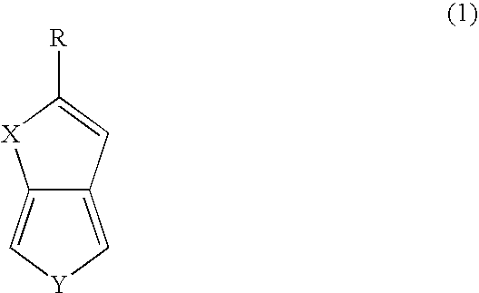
C12=C[Y]C=C1[X]C([R])=C2
